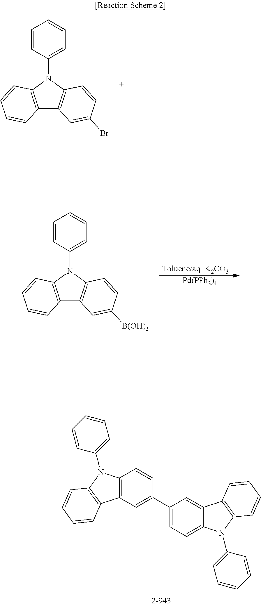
C12=C(N(C3=CC=CC=C3)C3=C1C=C(Br)C=C3)C=CC=C2.[Pd(PPh3)4].[Toluene/aq. K2CO3].C12=C(N(C3=CC=CC=C3)C3=C1C=C([B(OH)2])C=C3)C=CC=C2.C12=C(C3=C(N1C1=CC=CC=C1)C=CC=C3)C=C(C1=CC=C3C(=C1)C1=C(N3C3=CC=CC=C3)C=CC=C1)C=C2
